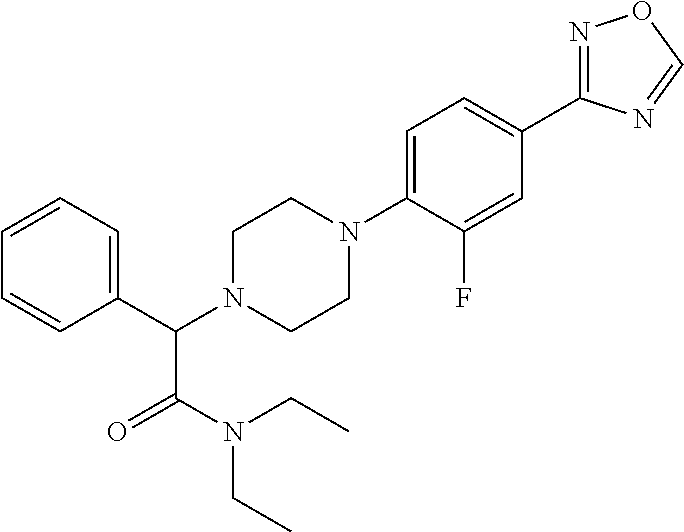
C1(C(N2CCN(C3=CC=C(C4=NOC=N4)C=C3F)CC2)C(N(CC)CC)=O)=CC=CC=C1
